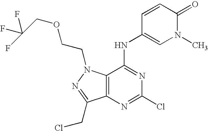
C12=C(C(NC3=CN(C)C(=O)C=C3)=NC(Cl)=N1)N(CCOCC(F)(F)F)N=C2CCl
